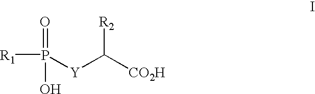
P([Y]C([CO2H])[R2])([R1])(=O)O
